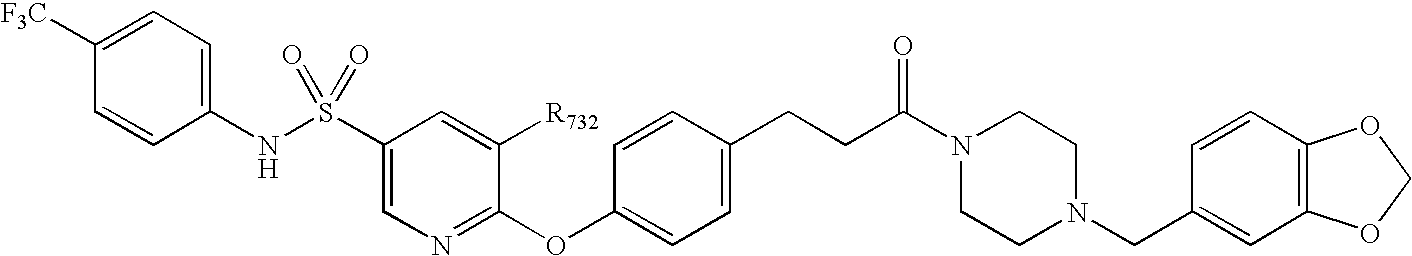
C1([F3C])=CC=C(NS(C2=CN=C(OC3=CC=C(CCC(N4CCN(CC5=CC6=C(C=C5)OCO6)CC4)=O)C=C3)C([R732])=C2)(=O)=O)C=C1
